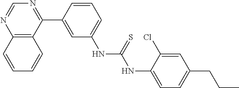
C12=C(C(C3=CC(NC(=S)NC4=CC=C(CCC)C=C4Cl)=CC=C3)=NC=N1)C=CC=C2
